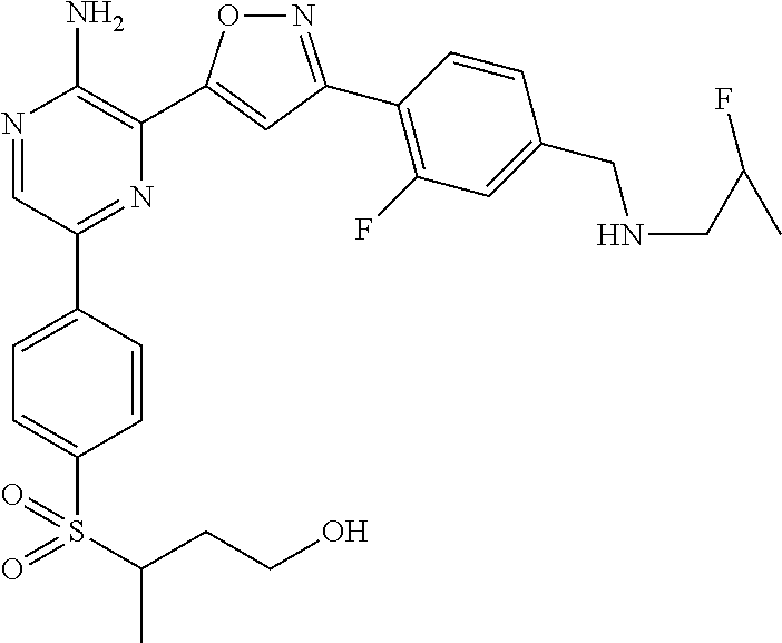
N1=C(C2=C(F)C=C(CNCC(C)F)C=C2)C=C(C2=C(N)N=CC(C3=CC=C(S(C(CCO)C)(=O)=O)C=C3)=N2)O1
